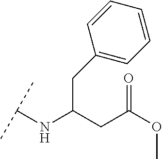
C(C(CC(OC)=O)NC(C)C)C1=CC=CC=C1
